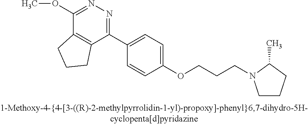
C1(OC)=NN=C(C2=CC=C(OCCCN3CCCC3C)C=C2)C2=C1CCC2
